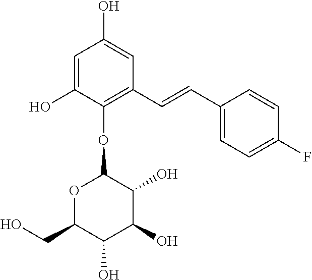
C1(O)=CC(O)=CC(C=CC2=CC=C(F)C=C2)=C1OC1OC(CO)C(O)C(O)C1O
